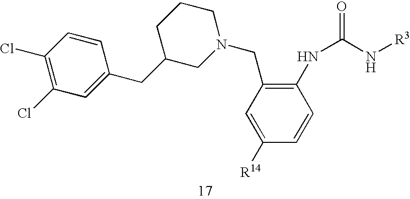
C1C(CC2=CC(Cl)=C(Cl)C=C2)CN(CC2=C(NC(N[R3])=O)C=CC([R14])=C2)CC1
